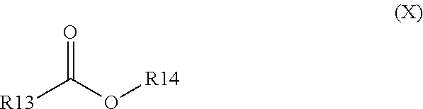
[R13]C(O[R14])=O
